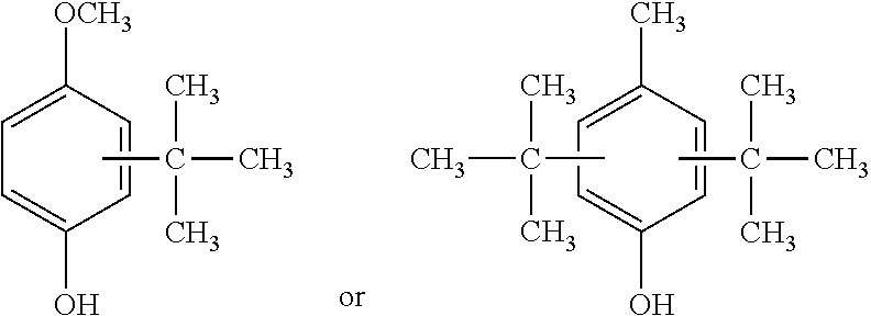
C1(O)=CC=C([OCH3])C=C1.CC(C)(C)C.CC(C)(C)C.C1(O)=CC=C(C)C=C1.CC(C)(C)C
